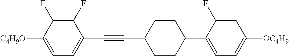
C1(F)=C(F)C([C4H9O])=CC=C1C#CC1CCC(C2=CC=C([OC4H9])C=C2F)CC1
